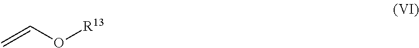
O([R13])C=C
